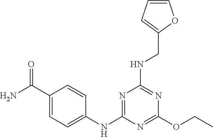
C1(C(N)=O)=CC=C(NC2=NC(NCC3=CC=CO3)=NC(OCC)=N2)C=C1
